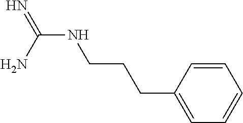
N(C(N)=N)CCCC1=CC=CC=C1
